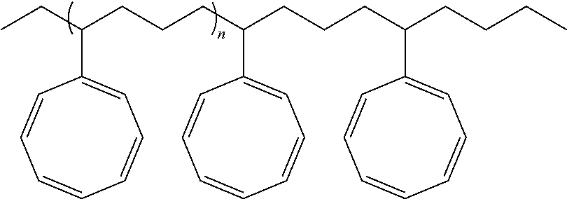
CCC(CCCC(CCCC(CCCC)C1=CC=CC=CC=C1)C1=CC=CC=CC=C1)C1=CC=CC=CC=C1
